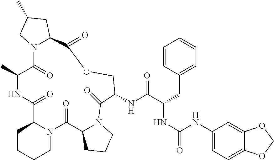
C1=CC(CC(NC(=O)NC2=CC=C3C(=C2)OCO3)C(NC2C(=O)N3C(CCC3)C(=O)N3C(CCCC3)C(=O)NC(C)C(=O)N3C(CC(C)C3)C(=O)OC2)=O)=CC=C1
